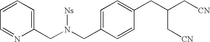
C(C1=CC=C(CN(CC2=CC=CC=N2)[Ns])C=C1)C(C[CN])C[CN]
